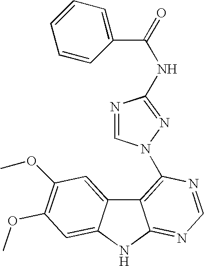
C12=C(N3C=NC(NC(=O)C4=CC=CC=C4)=N3)N=CN=C1NC1=CC(OC)=C(OC)C=C21
